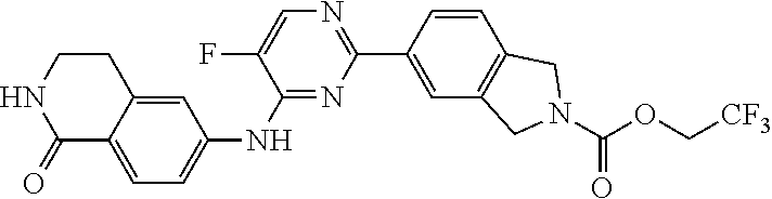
C1=C2C(=CC(NC3=NC(C4=CC5=C(C=C4)CN(C(OC[CF3])=O)C5)=NC=C3F)=C1)CCNC2=O
